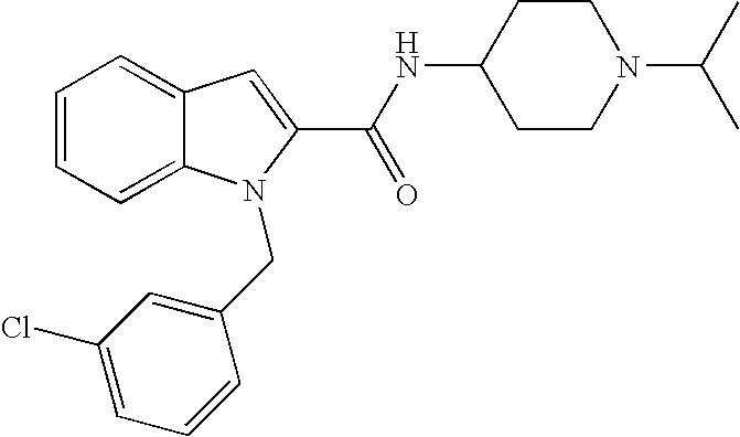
C1=CC=C2C(=C1)C=C(C(NC1CCN(C(C)C)CC1)=O)N2CC1=CC(Cl)=CC=C1
